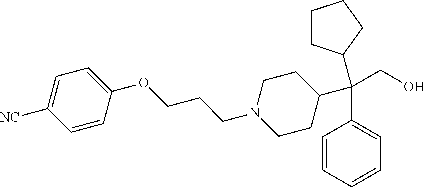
C1(C(C2=CC=CC=C2)(CO)C2CCCC2)CCN(CCCOC2=CC=C([NC])C=C2)CC1
